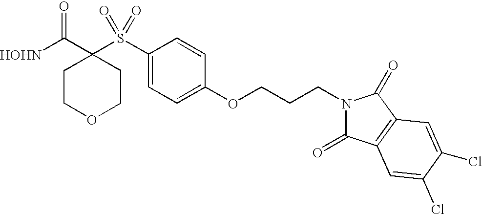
[HOHN]C(C1(S(C2=CC=C(OCCCN3C(=O)C4=C(C3=O)C=C(Cl)C(Cl)=C4)C=C2)(=O)=O)CCOCC1)=O
